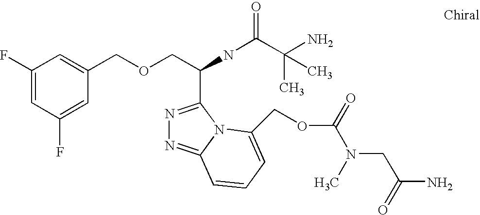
C1(F)=CC(F)=CC(COCC(C2=NN=C3N2C(COC(N(CC(N)=O)C)=O)=CC=C3)NC(C(N)(C)C)=O)=C1
